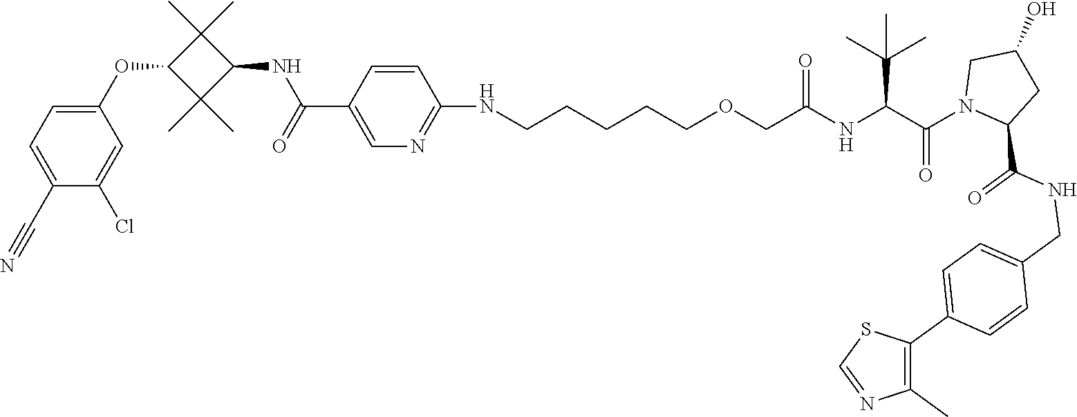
C1(NCCCCCOCC(NC(C(N2CC(O)CC2C(NCC2=CC=C(C3=C(C)N=CS3)C=C2)=O)=O)C(C)(C)C)=O)=NC=C(C(NC2C(C)(C)C(OC3=CC=C(C#N)C(Cl)=C3)C2(C)C)=O)C=C1
